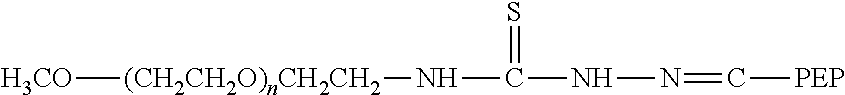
[H3CO][(CH2CH2O)nCH2CH2]NC(NN=C[PEP])=S
